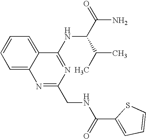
C1=CC=C2C(=C1)N=C(CNC(C1=CC=CS1)=O)N=C2NC(C(=O)N)C(C)C
